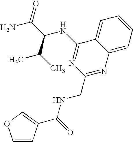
C1=C2C(=CC=C1)N=C(CNC(=O)C1=COC=C1)N=C2NC(C(C)C)C(N)=O
